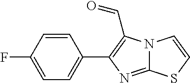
C1=CC(F)=CC=C1C1=C(C=O)N2C(=N1)SC=C2
